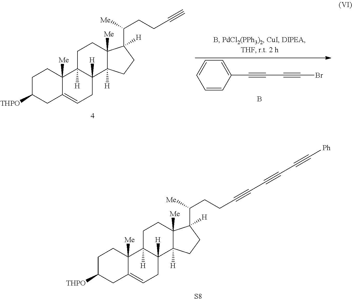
C1=CC(C#CC#CBr)=CC=C1.B.C1C([THPO])CC2=CCC3([H])C([H])(C2([Me])C1)CCC1([Me])C3([H])CCC1([H])C([Me])CCC#C.C1C([THPO])CC2=CCC3([H])C([H])(C2([Me])C1)CCC1([Me])C3([H])CCC1([H])C([Me])CCC#CC#CC#C[Ph].[S8]
